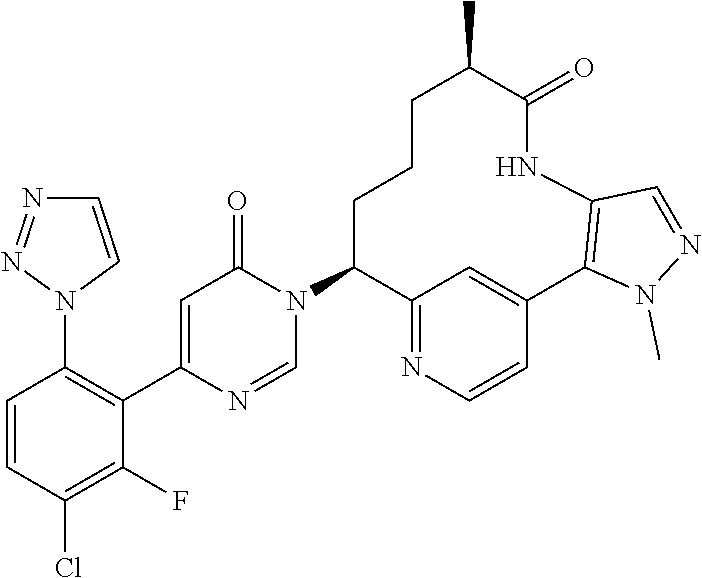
C1=C(C2=C(N3C=CN=N3)C=CC(Cl)=C2F)N=CN(C2C3=NC=CC(=C3)C3=C(NC(=O)C(C)CCC2)C=NN3C)C1=O
